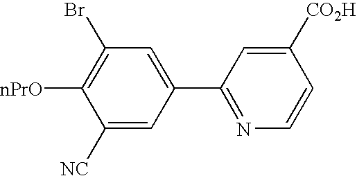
C1([NC])=CC(C2=NC=CC([CO2H])=C2)=CC(Br)=C1[nPrO]
